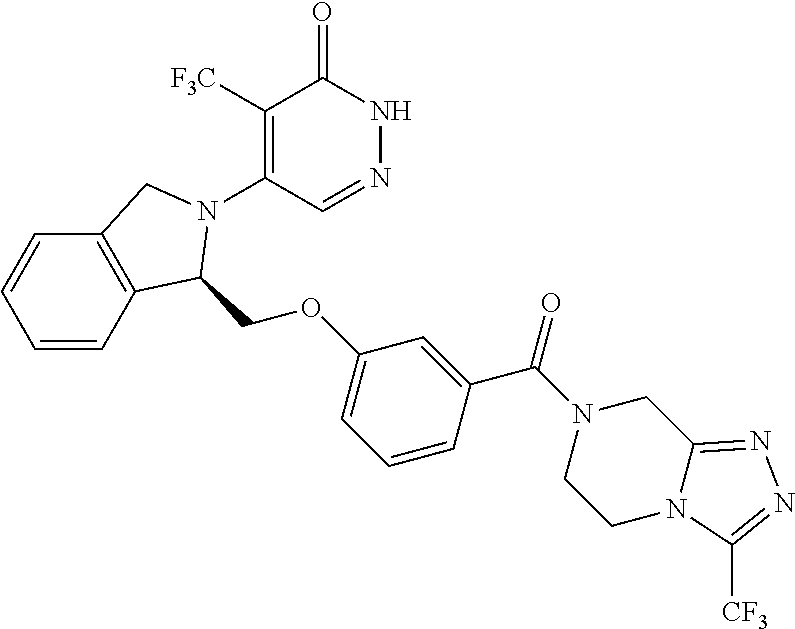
C1([F3C])=C(N2C(COC3=CC=CC(C(=O)N4CC5=NN=C([CF3])N5CC4)=C3)C3=C(C=CC=C3)C2)C=NNC1=O
